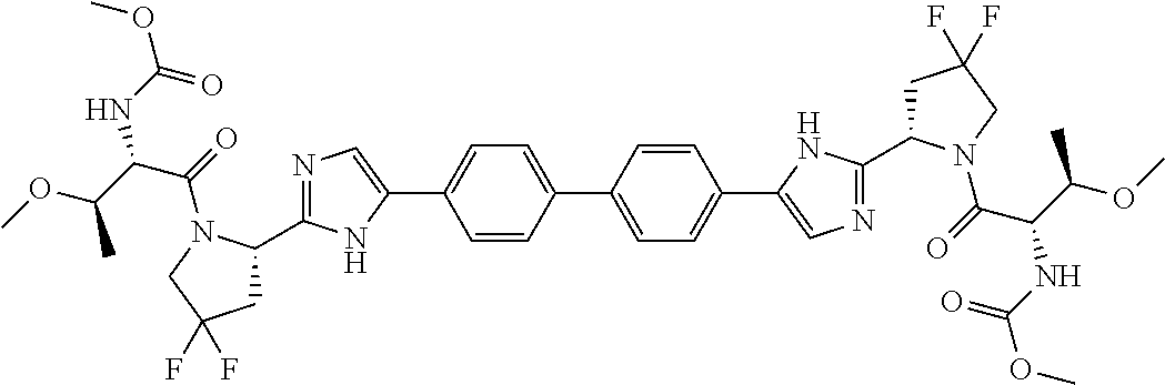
C1=C(C2=CN=C(C3CC(F)(F)CN3C(=O)C(C(OC)C)NC(OC)=O)N2)C=CC(C2=CC=C(C3=CN=C(C4CC(F)(F)CN4C(=O)C(C(OC)C)NC(OC)=O)N3)C=C2)=C1
